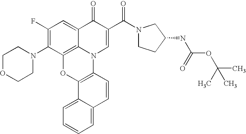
C12=C3C(=CC(F)=C1N1CCOCC1)C(=O)C(C(=O)N1CCC(NC(=O)OC(C)(C)C)C1)=CN3C1=C(O2)C2=CC=CC=C2C=C1
